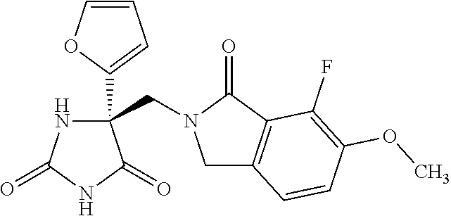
C(N1CC2=C(C1=O)C(F)=C(OC)C=C2)C1(C2=CC=CO2)NC(=O)NC1=O
